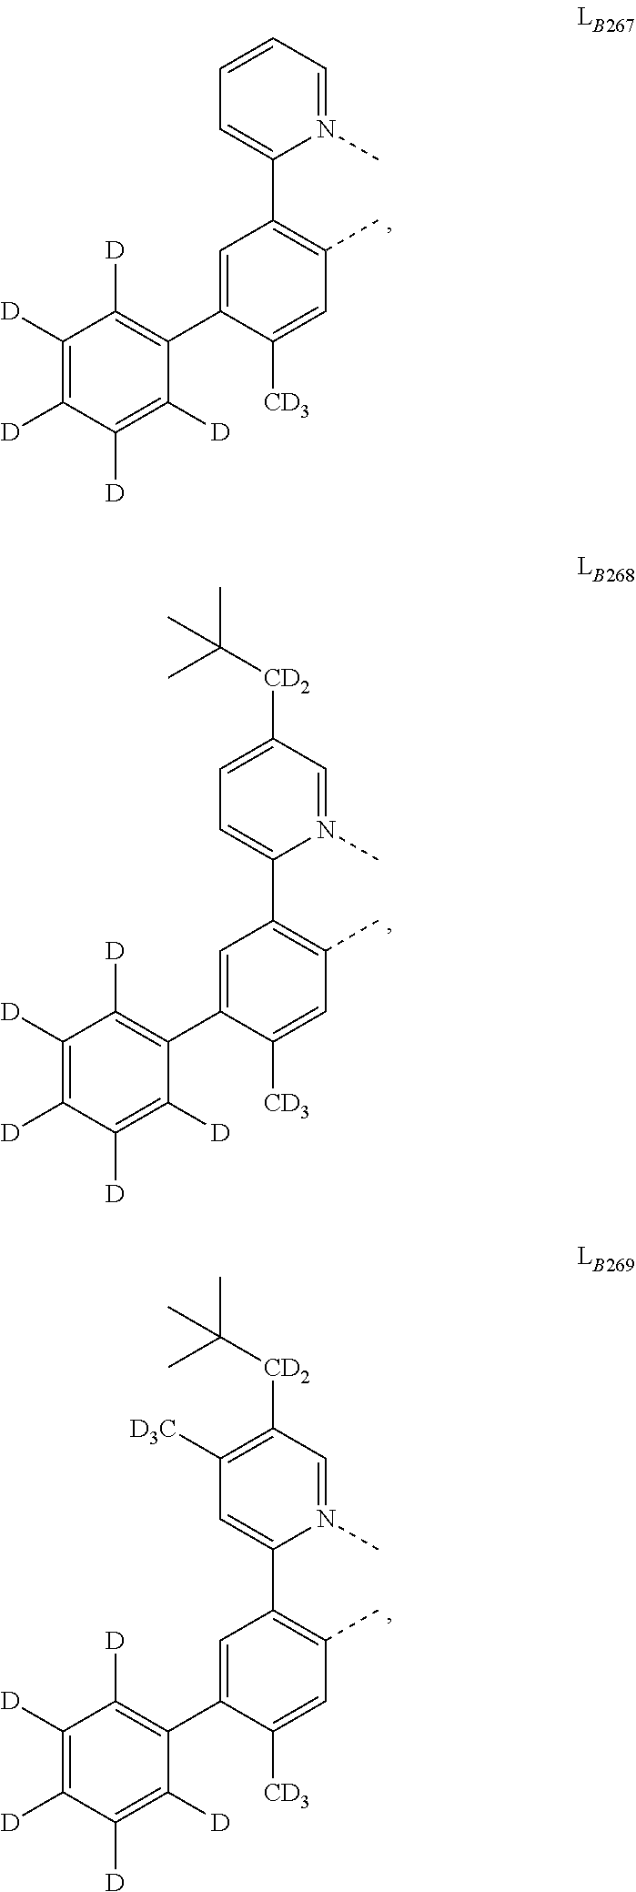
C1=C(C2=C([D])C([D])=C([D])C([D])=C2[D])C([CD3])=CC(C)=C1C1=CC=CC=N1C.C1=C(C2=C([D])C([D])=C([D])C([D])=C2[D])C([CD3])=CC(C)=C1C1=CC=C([CD2]C(C)(C)C)C=N1C.C1=C(C2=C([D])C([D])=C([D])C([D])=C2[D])C([CD3])=CC(C)=C1C1=CC([D3C])=C([CD2]C(C)(C)C)C=N1C
